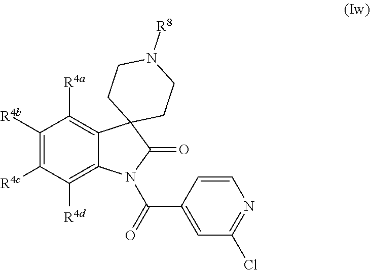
C1([R4b])=C([R4c])C([R4d])=C2C(=C1[R4a])C1(C(=O)N2C(=O)C2=CC(Cl)=NC=C2)CCN([R8])CC1
